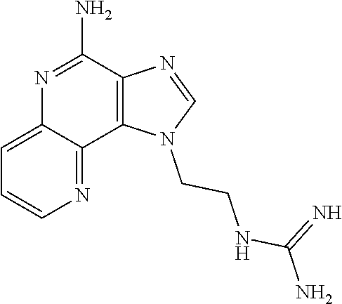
N1=C(N)C2=C(C3=NC=CC=C13)N(CCNC(=N)N)C=N2
